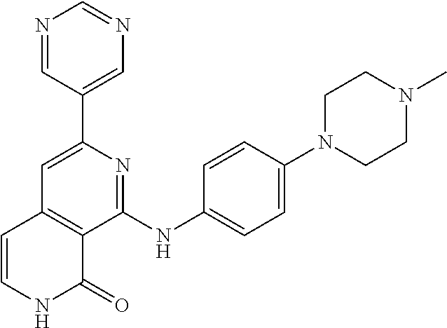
C1(C2=CC3=C(C(NC4=CC=C(N5CCN(C)CC5)C=C4)=N2)C(=O)NC=C3)=CN=CN=C1
